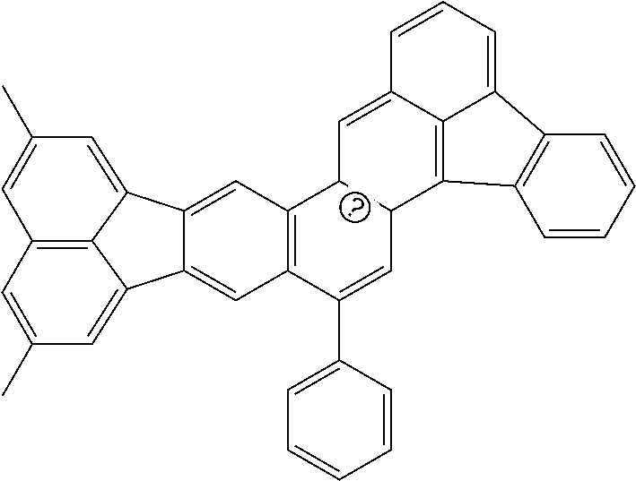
C12=CC3=C(C=C1C1=CC(C)=CC4=C1C2=CC(C)=C4)C(C1=CC=CC=C1)=CC1C3C=C2C3=C1C1=C(C3=CC=C2)C=CC=C1
